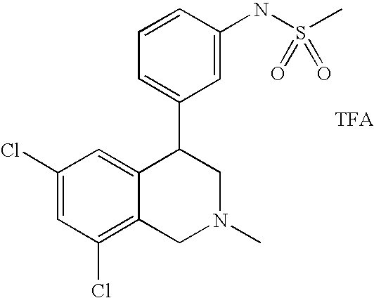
C1(Cl)=CC(Cl)=C2C(=C1)C(C1=CC=CC(NS(C)(=O)=O)=C1)CN(C)C2
